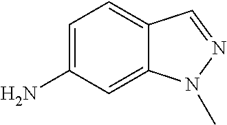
C1=C(N)C=C2C(=C1)C=NN2C
